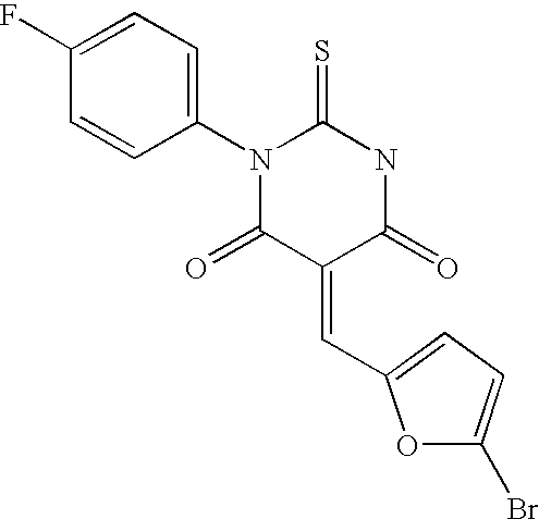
S=C1NC(=O)C(=CC2=CC=C(Br)O2)C(=O)N1C1=CC=C(F)C=C1
